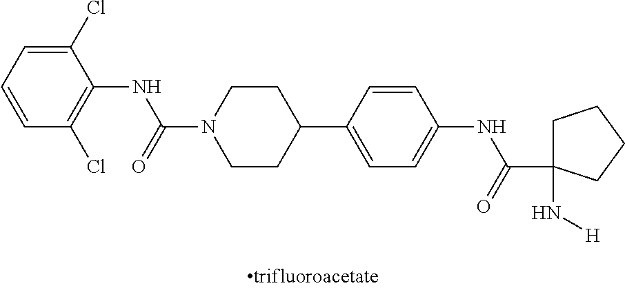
C1(Cl)=CC=CC(Cl)=C1NC(N1CCC(C2=CC=C(NC(C3(N[H])CCCC3)=O)C=C2)CC1)=O
